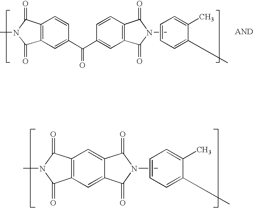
C12=C(C=C(C(C3=CC4=C(C=C3)C(=O)N(C)C4=O)=O)C=C1)C(=O)N(C)C2=O.C1=CC=C(C)C(C)=C1.C12=C(C=C3C(=C1)C(=O)N(C)C3=O)C(=O)N(C)C2=O.C1=CC=C(C)C(C)=C1
